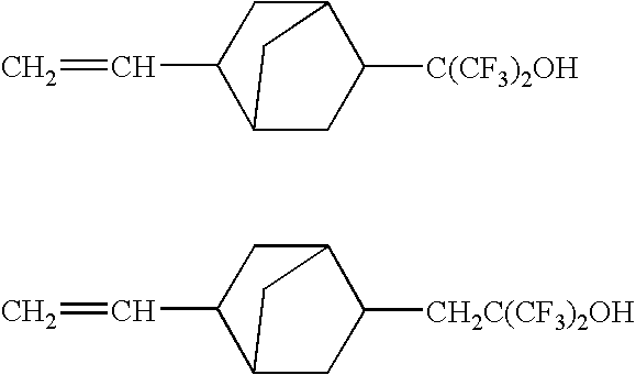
C1(C=C)C2CC([C(CF3)2OH])C(C1)C2.C1(C=C)C2CC([CH2C(CF3)2OH])C(C1)C2
